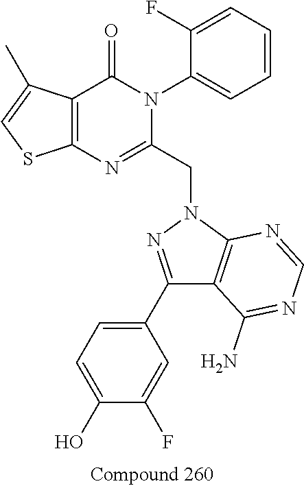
C12=C(C(=O)N(C3=CC=CC=C3F)C(CN3N=C(C4=CC=C(O)C(F)=C4)C4=C3N=CN=C4N)=N1)C(C)=CS2
